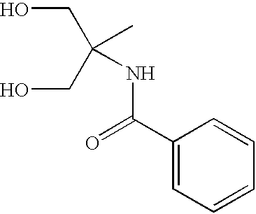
OCC(C)(CO)NC(C1=CC=CC=C1)=O
